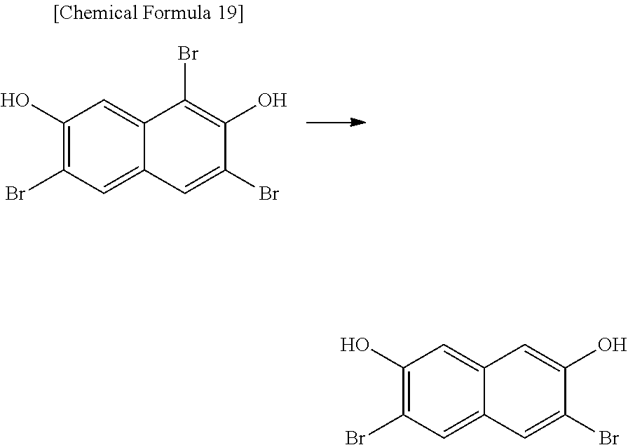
C1(O)=C(Br)C=C2C(=C1)C(Br)=C(O)C(Br)=C2.C1(O)=C(Br)C=C2C(=C1)C=C(O)C(Br)=C2
